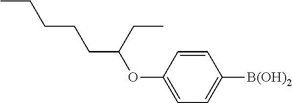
C(CCC(OC1=CC=C([B(OH)2])C=C1)CC)CC
